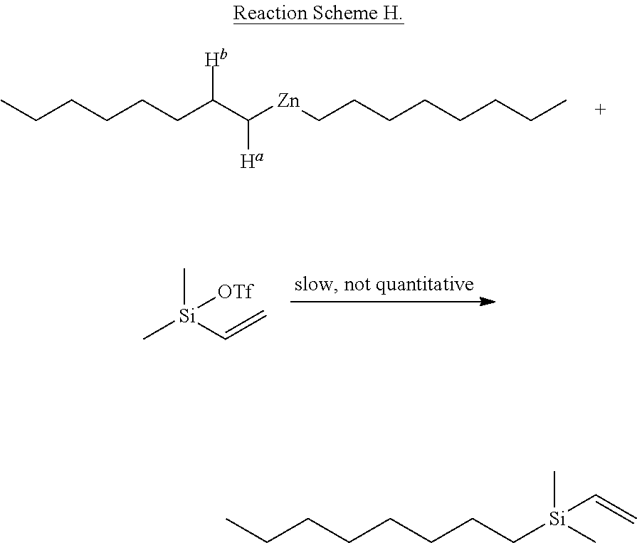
CCCCCCC(C([Zn]CCCCCCCC)[Ha])[Hb].C[Si](C)([OTf])C=C.CCCCCCCC[Si](C)(C=C)C
